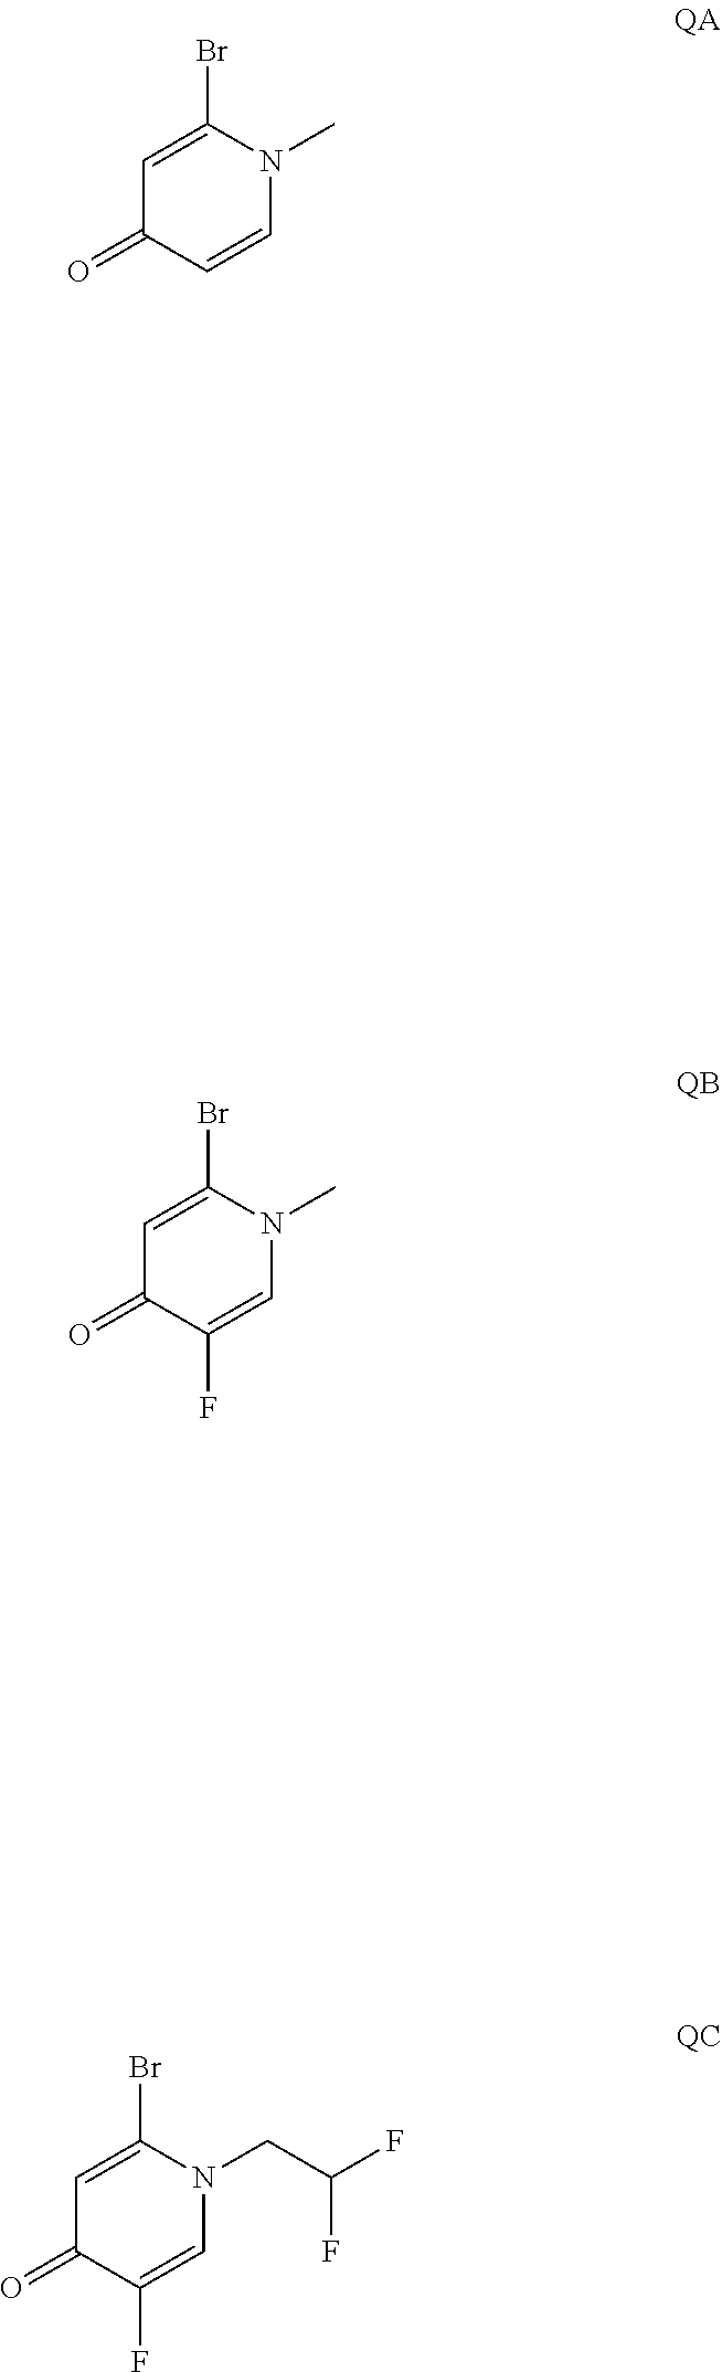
C1=C(Br)N(C)C=CC1=O.C1=C(Br)N(CC(F)F)C=C(F)C1=O.C1=C(Br)N(C)C=C(F)C1=O
